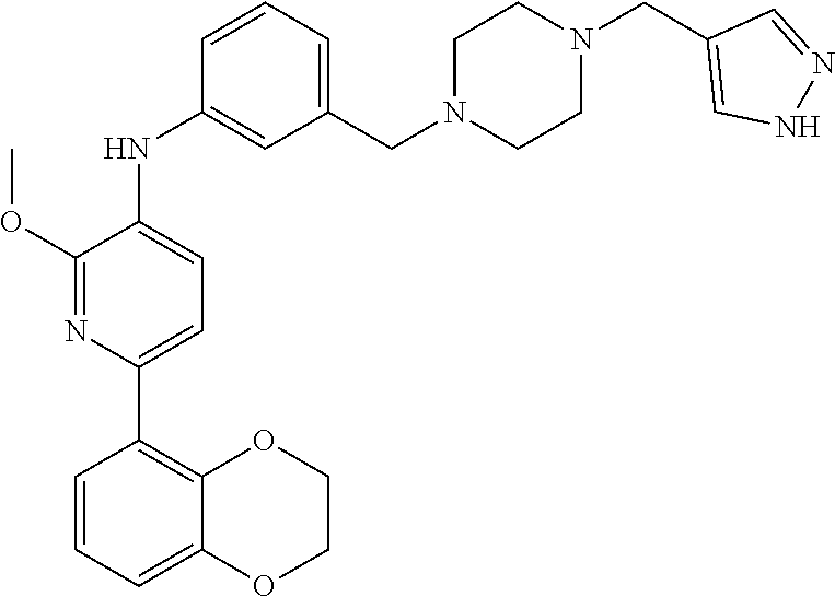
COC1=NC(C2=C3OCCOC3=CC=C2)=CC=C1NC1=CC(CN2CCN(CC3=CNN=C3)CC2)=CC=C1
